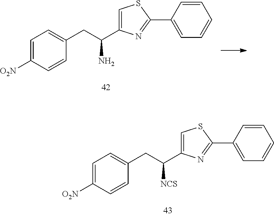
C1=C([O2N])C=CC(CC(C2=CSC(C3=CC=CC=C3)=N2)[NCS])=C1.C1=C([O2N])C=CC(CC(C2=CSC(C3=CC=CC=C3)=N2)N)=C1
